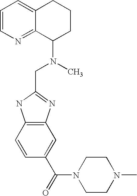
C1=CN=C2C(=C1)CCCC2N(CC1=NC2=C(N1)C=CC(C(N1CCN(C)CC1)=O)=C2)C
